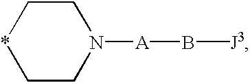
C1CN([A]B[J3])CC*1
